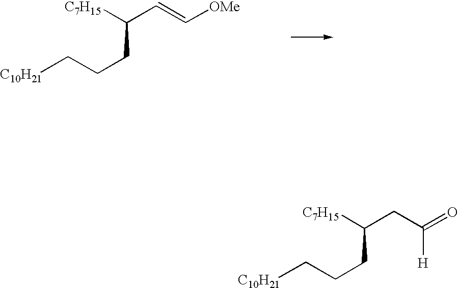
C(CC([C7H15])CCC[C10H21])(=O)[H].C(=CC([C7H15])CCC[C10H21])[OMe]
